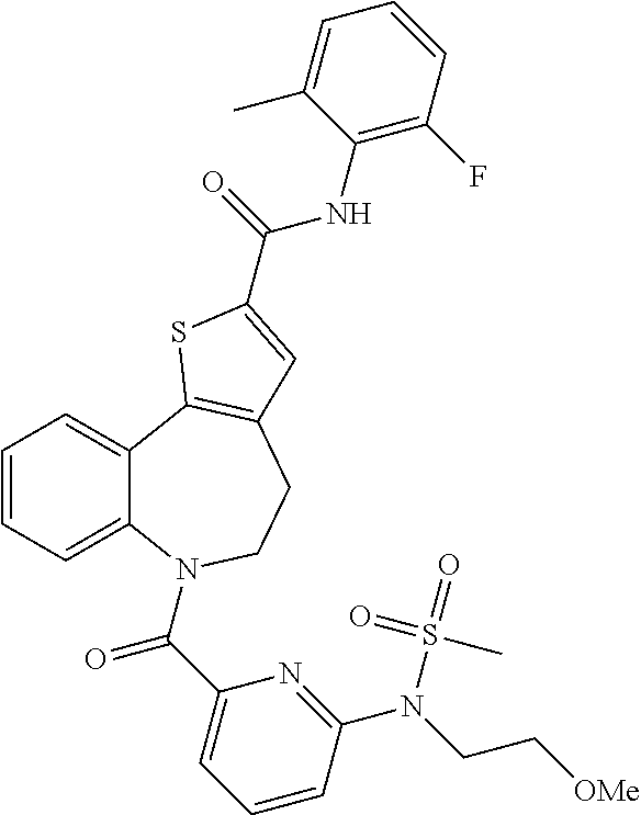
C1=CC=C2C(=C1)C1=C(CCN2C(C2=CC=CC(N(CC[OMe])S(=O)(=O)C)=N2)=O)C=C(C(=O)NC2=C(F)C=CC=C2C)S1
